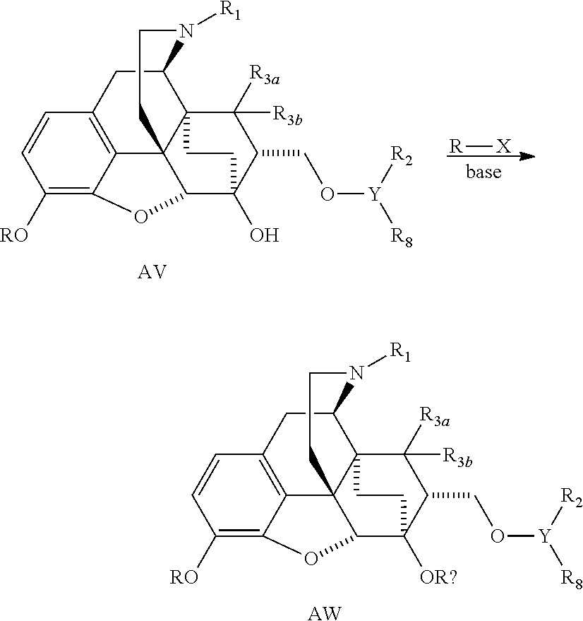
C1=CC([RO])=C2C3=C1CC1C45C3(C(C(O)(C(CO[Y]([R8])[R2])C4([R3b])[R3a])CC5)O2)CCN1[R1].[R][X].[AV].C1=CC([RO])=C2C3=C1CC1C45C3(C(C([OR?])(C(CO[Y]([R8])[R2])C4([R3b])[R3a])CC5)O2)CCN1[R1].[AW]
